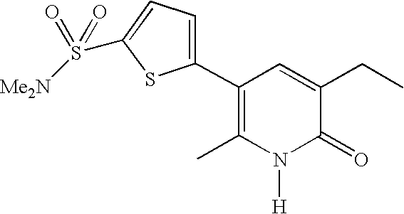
[Me2N]S(=O)(=O)C1=CC=C(C2=C(C)N([H])C(=O)C(CC)=C2)S1
